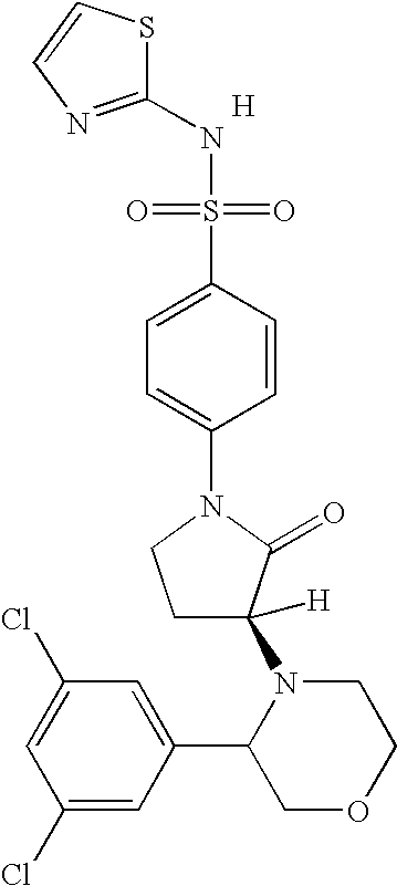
S1C(NS(=O)(=O)C2=CC=C(N3CCC(N4C(C5=CC(Cl)=CC(Cl)=C5)COCC4)([H])C3=O)C=C2)=NC=C1.[H]
